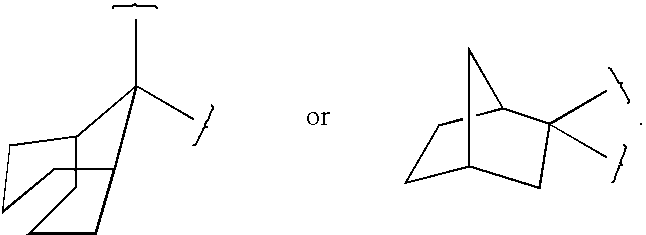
C1CC2C3(C1)CCCC3C2(C)C.C1C2CC(C)(C)C(C1)C2
